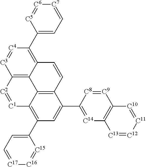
C1(C2=C3C4=C(C(C5=[C14]C6=C([C9]=[C8]5)[C10]=[C11][C12]=[C13]6)=C2)C=CC2=C(C5=CC=[C7][C6]=[C5]5)[C4]=[C3]C(=C42)[C2]=[C1]3)=CC=[C17][C16]=[C15]1
